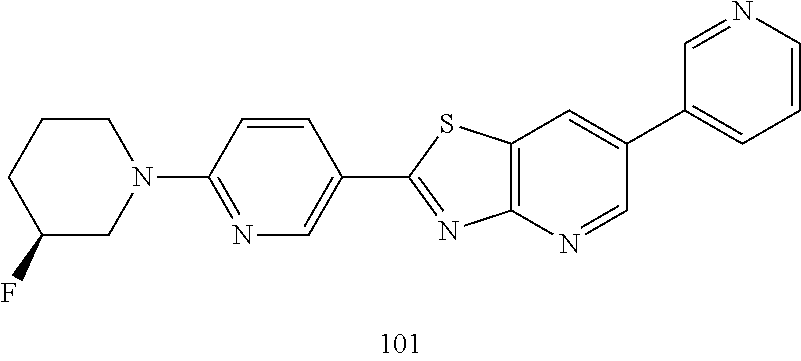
C1(N2CCCC(F)C2)=NC=C(C2=NC3=C(C=C(C4=CC=CN=C4)C=N3)S2)C=C1
